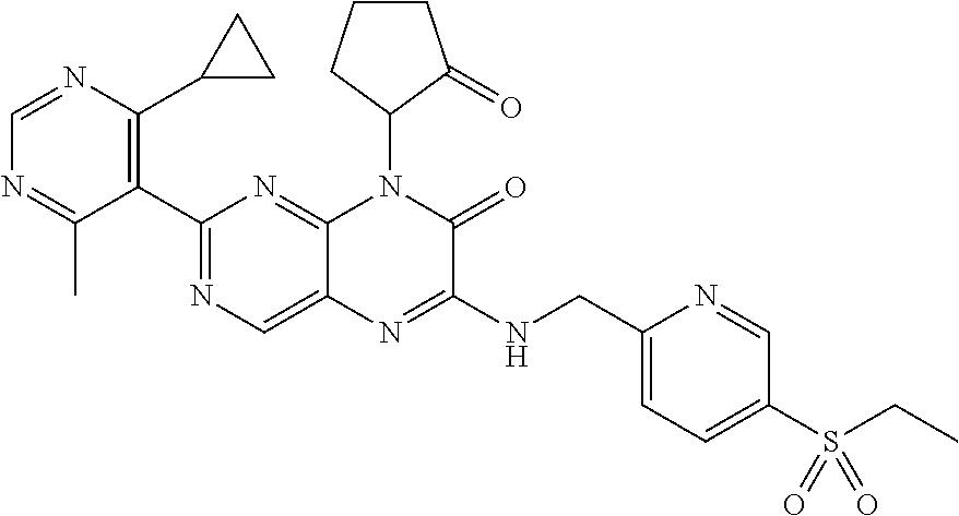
C1=NC(C2CC2)=C(C2=NC=C3C(=N2)N(C2CCCC2=O)C(=O)C(NCC2=CC=C(S(=O)(=O)CC)C=N2)=N3)C(C)=N1
